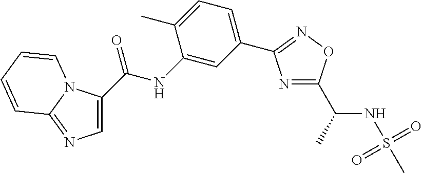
C1(C(=O)NC2=CC(C3=NOC(C(NS(C)(=O)=O)C)=N3)=CC=C2C)=CN=C2N1C=CC=C2
